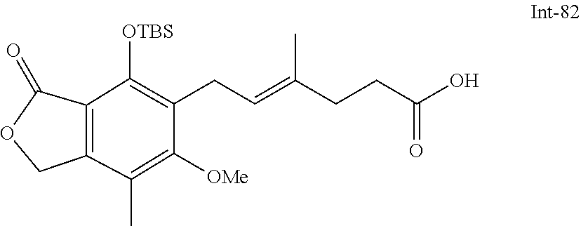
[OTBS]C1=C(CC=C(C)CCC(=O)O)C([OMe])=C(C)C2=C1C(=O)OC2
